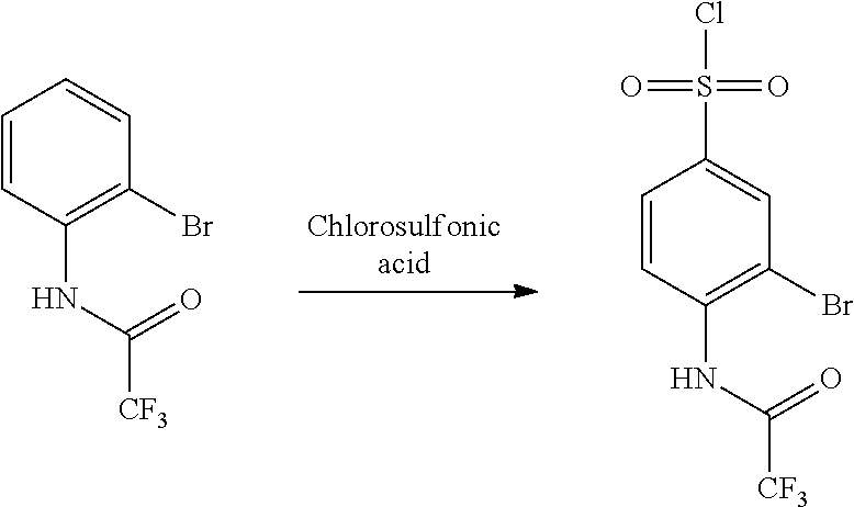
C1=CC(NC([CF3])=O)=C(Br)C=C1.C1=CC(NC([CF3])=O)=C(Br)C=C1S(Cl)(=O)=O
